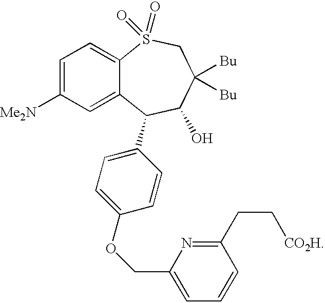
C12=CC=C([Me2N])C=C1C(C1=CC=C(OCC3=CC=CC(CC[CO2H])=N3)C=C1)C(O)C([Bu])([Bu])CS2(=O)=O
